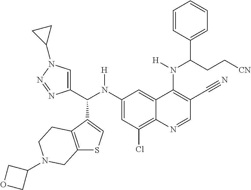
C1(N(C(C2=CN(C3CC3)N=N2)C2=CSC3=C2CCN(C2COC2)C3)[H])=CC(Cl)=C2C(=C1)C(N(C(C1=CC=CC=C1)CC[CN])[H])=C(C#N)C=N2
